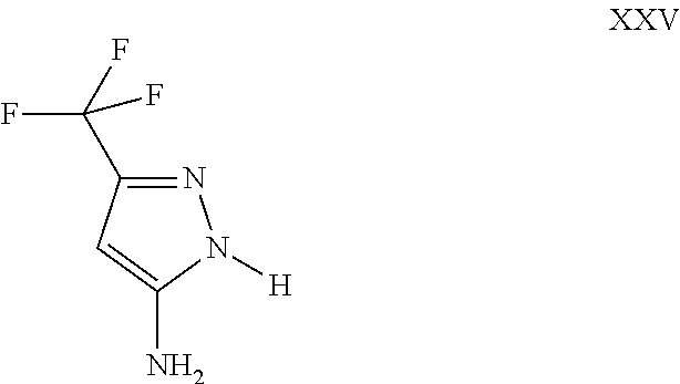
N1=C(C(F)(F)F)C=C(N)N1[H]
